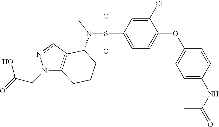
O=S(=O)(C1=CC=C(OC2=CC=C(NC(=O)C)C=C2)C(Cl)=C1)N(C1C2=C(N(CC(=O)O)N=C2)CCC1)C
